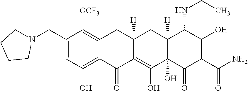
C1(CN2CCCC2)=CC(O)=C2C(=C1[OCF3])CC1([H])CC3([H])C(NCC)C(O)=C(C(=O)N)C(=O)C3(O)C(O)=C1C2=O
